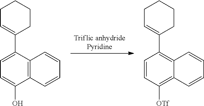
C12=C(C(O)=CC=C1C1=CCCCC1)C=CC=C2.C12=C(C3=CCCCC3)C=CC([OTf])=C1C=CC=C2
